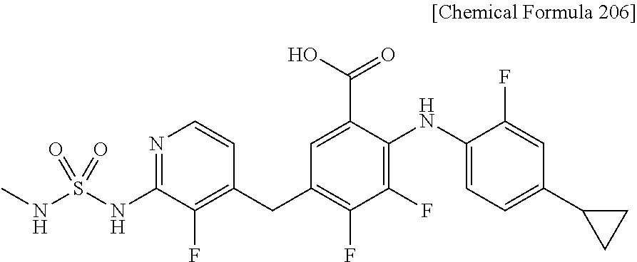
C1=C(C(=O)O)C(NC2=CC=C(C3CC3)C=C2F)=C(F)C(F)=C1CC1=C(F)C(NS(=O)(NC)=O)=NC=C1
